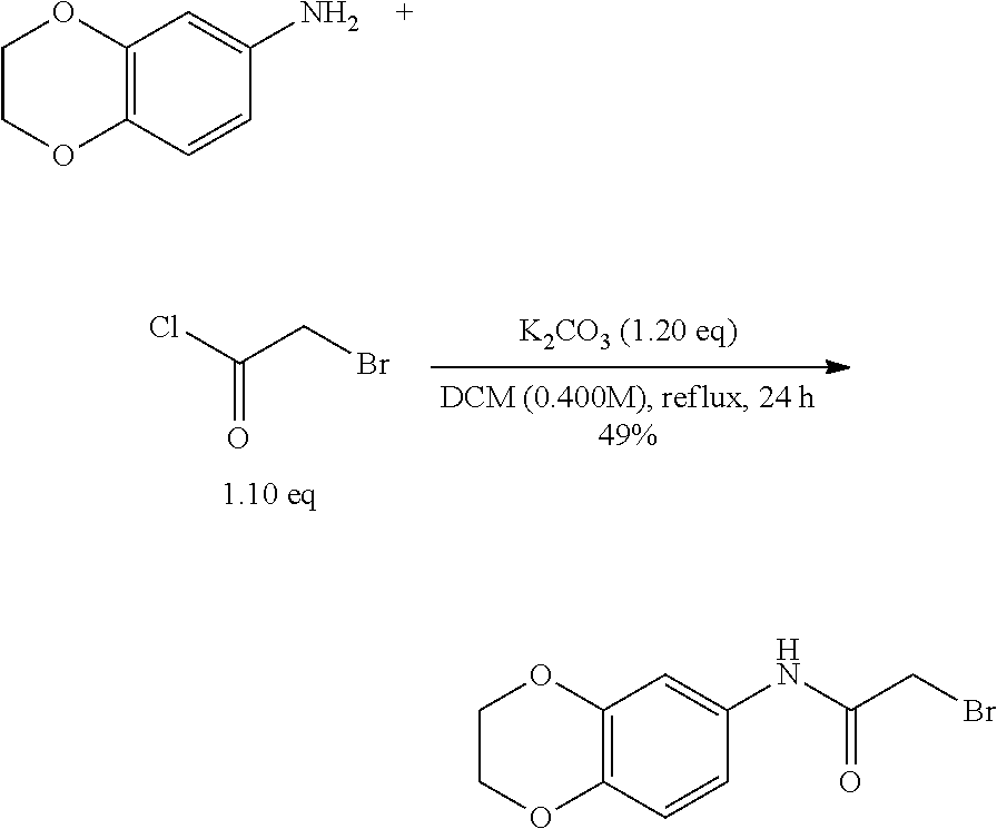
BrCC(=O)NC1=CC2=C(OCCO2)C=C1.C1COC2=C(O1)C=C(N)C=C2.C(=O)(Cl)CBr
